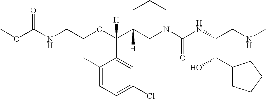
O=C(NCCOC(C1([H])CN(C(NC(CNC)C(C2CCCC2)O)=O)CCC1)(C1=CC(Cl)=CC=C1C)[H])OC
